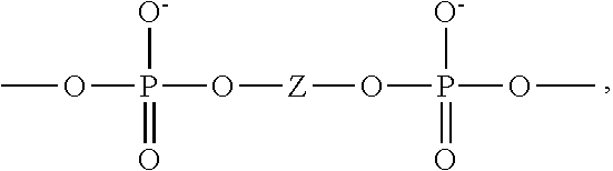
COP(O[Z]OP(OC)([O-])=O)([O-])=O
